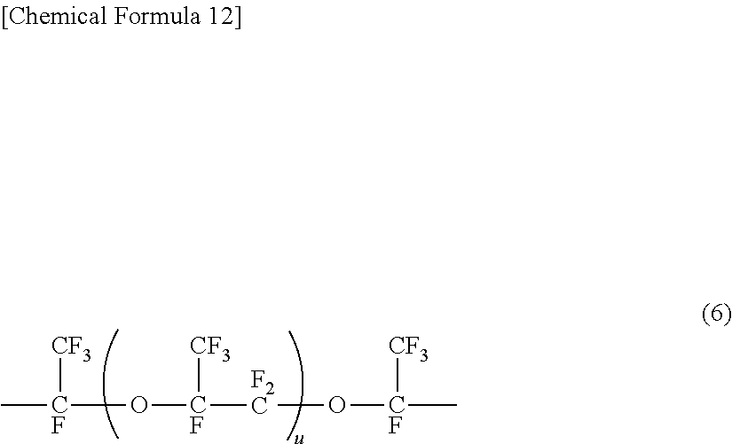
C[CF](O[CF]([CF3])[F2C]O[CF](C)[CF3])[CF3]
